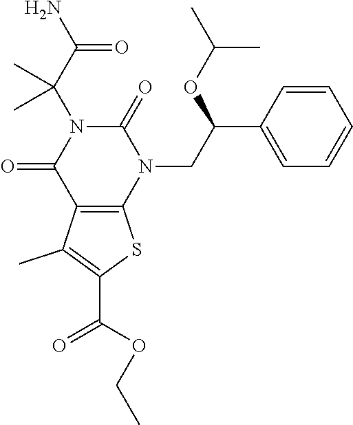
C12=C(N(CC(C3=CC=CC=C3)OC(C)C)C(=O)N(C(C(N)=O)(C)C)C1=O)SC(C(OCC)=O)=C2C
